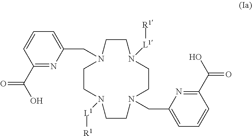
N1(CC2=CC=CC(C(=O)O)=N2)CCN([L1][R1])CCN(CC2=CC=CC(C(=O)O)=N2)CCN([L1][R1])CC1
